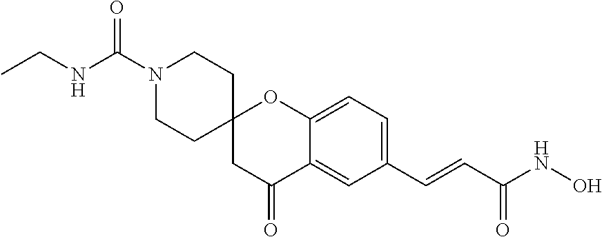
N1(C(NCC)=O)CCC2(CC1)CC(=O)C1=CC(C=CC(NO)=O)=CC=C1O2
